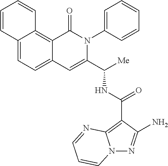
N12N=C(N)C(C(NC(C3=CC4=CC=C5C(=C4C(=O)N3C3=CC=CC=C3)C=CC=C5)[Me])=O)=C1N=CC=C2
